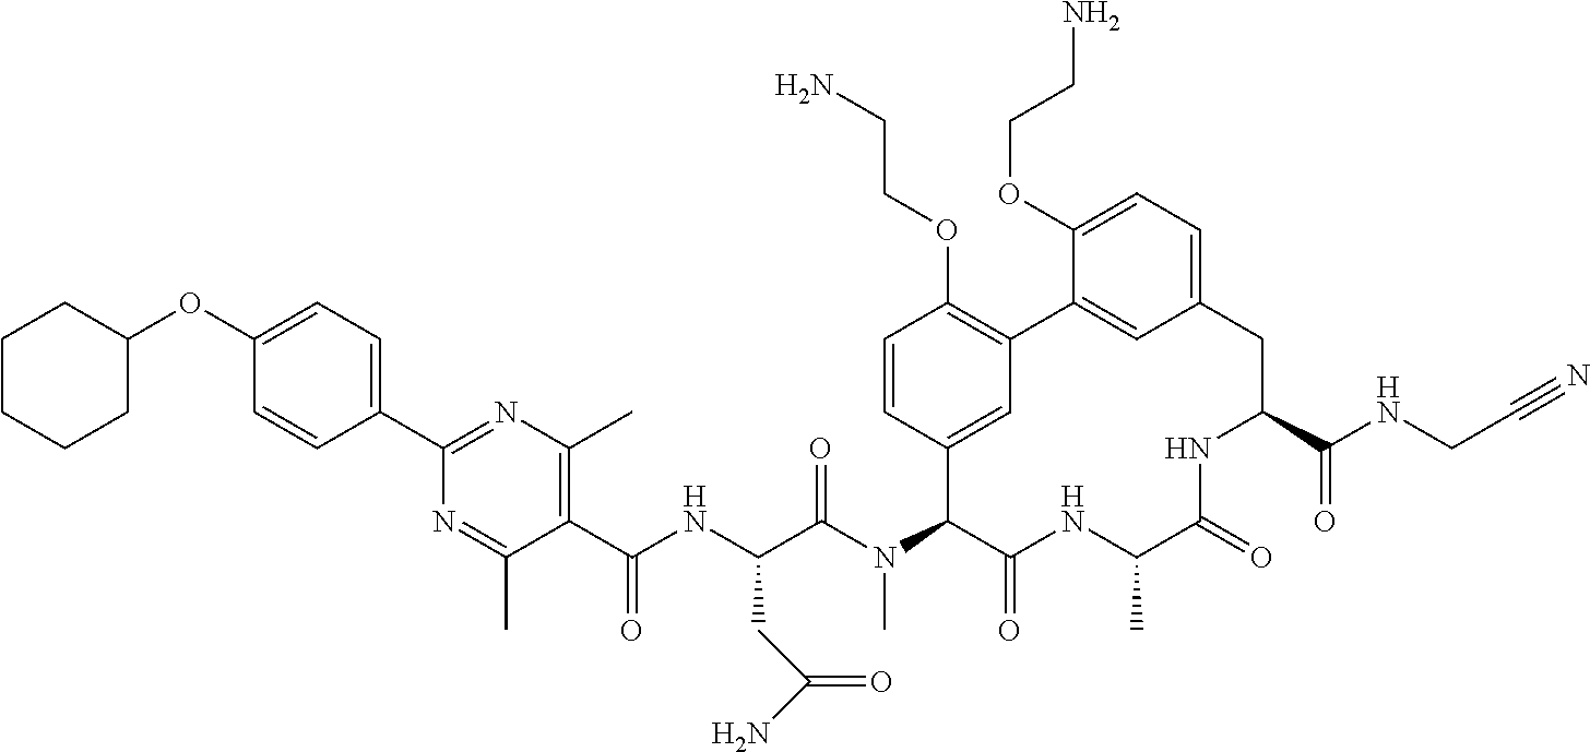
C(C(N(C1C(=O)NC(C)C(=O)NC(C(NCC#N)=O)CC2=CC=C(OCCN)C(=C2)C2=C(OCCN)C=CC1=C2)C)=O)(NC(C1=C(C)N=C(C2=CC=C(OC3CCCCC3)C=C2)N=C1C)=O)CC(N)=O
